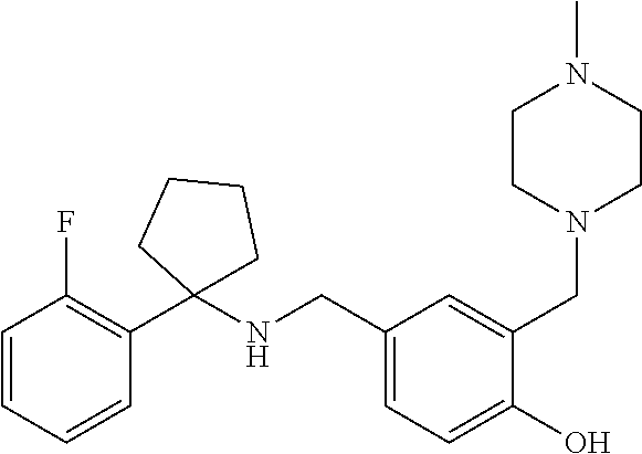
C1=CC=CC(C2(NCC3=CC=C(O)C(CN4CCN(C)CC4)=C3)CCCC2)=C1F
